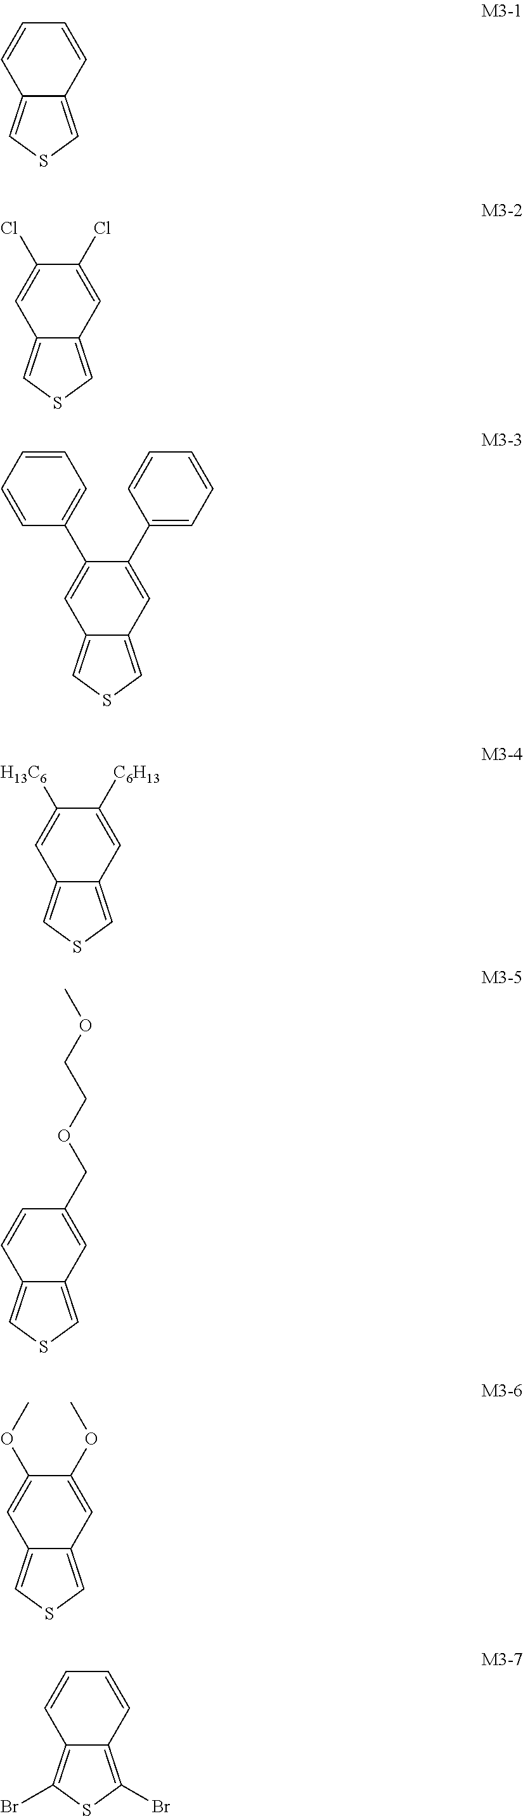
C1=CC2=CSC=C2C=C1.C1(Cl)=CC2=CSC=C2C=C1Cl.C1(C2=CC=CC=C2)=CC2=CSC=C2C=C1C1=CC=CC=C1.C1([C6H13])=CC2=CSC=C2C=C1[H13C6].C1(COCCOC)=CC2=CSC=C2C=C1.C1(OC)=CC2=CSC=C2C=C1OC.C1=CC2=C(Br)SC(Br)=C2C=C1
